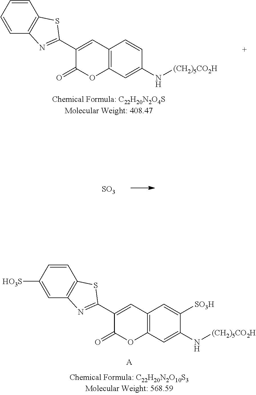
C1=CC2=C(C=C1N[(CH2)5CO2H])OC(=O)C(C1=NC3=C(C=CC=C3)S1)=C2.[SO3].C1([SO3H])=CC2=C(C=C1N[(CH2)5CO2H])OC(=O)C(C1=NC3=C(C=CC([HO3S])=C3)S1)=C2.[A]
